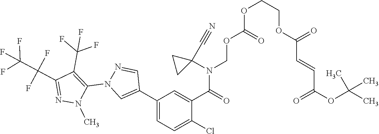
O(C(OCN(C(C1=CC(C2=CN(C3=C(C(F)(F)F)C(C(C(F)(F)F)(F)F)=NN3C)N=C2)=CC=C1Cl)=O)C1(C#N)CC1)=O)CCOC(C=CC(OC(C)(C)C)=O)=O
